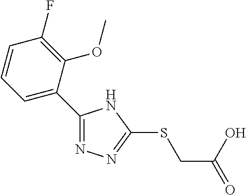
C1(C2=CC=CC(F)=C2OC)=NN=C(SCC(O)=O)N1
